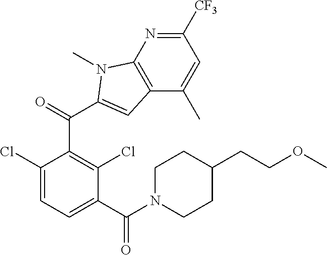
C1([CF3])=NC2=C(C(C)=C1)C=C(C(=O)C1=C(Cl)C(C(N3CCC(CCOC)CC3)=O)=CC=C1Cl)N2C
